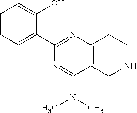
C1=CC=C(C2=NC3=C(C(N(C)C)=N2)CNCC3)C(O)=C1
